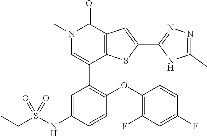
N1(C)C=C(C2=C(OC3=C(F)C=C(F)C=C3)C=CC(NS(CC)(=O)=O)=C2)C2=C(C1=O)C=C(C1=NN=C(C)N1)S2
